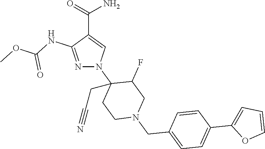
N1=C(NC(OC)=O)C(C(=O)N)=CN1C1(CC#N)CCN(CC2=CC=C(C3=CC=CO3)C=C2)CC1F
